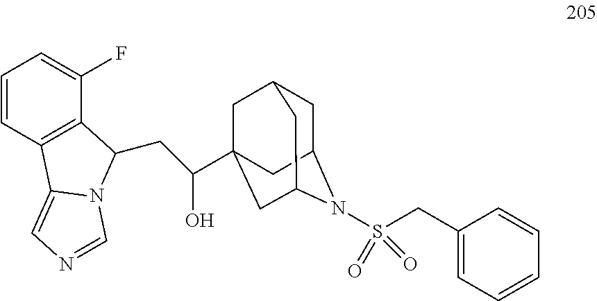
C1C2CC3(C(CC4C5=C(C=CC=C5F)C5=CN=CN54)O)CC1CC(C3)N2S(CC1=CC=CC=C1)(=O)=O
